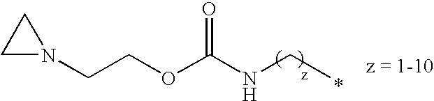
N1(CCOC(NCC)=O)CC1
